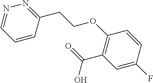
C1=CC(CCOC2=C(C(=O)O)C=C(F)C=C2)=NN=C1
